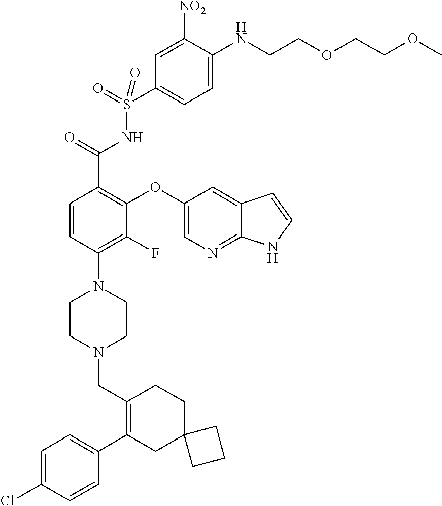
C1=C(Cl)C=CC(C2=C(CN3CCN(C4=C(F)C(OC5=CN=C6C(=C5)C=CN6)=C(C(=O)NS(=O)(=O)C5=CC=C(NCCOCCOC)C([NO2])=C5)C=C4)CC3)CCC3(C2)CCC3)=C1
